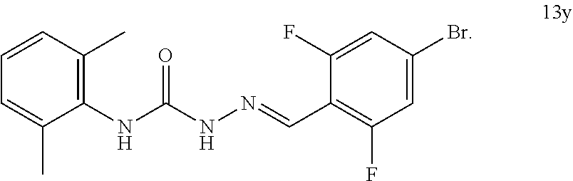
C1(NC(NN=CC2=C(F)C=C(Br)C=C2F)=O)=C(C)C=CC=C1C
